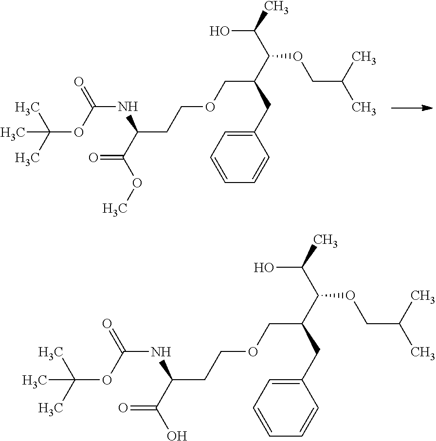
C1=CC=CC=C1CC(COCCC(NC(OC(C)(C)C)=O)C(=O)OC)C(OCC(C)C)C(O)C.C1=CC=CC=C1CC(COCCC(NC(OC(C)(C)C)=O)C(=O)O)C(OCC(C)C)C(O)C
